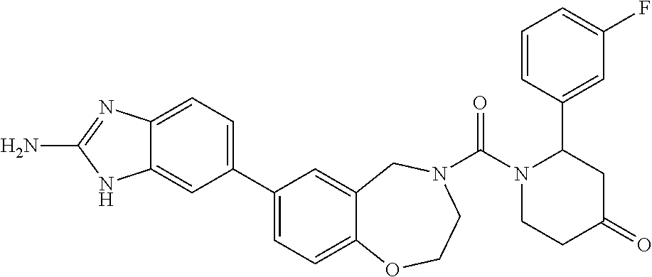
C12=CC=C(C3=CC=C4C(=C3)CN(C(N3CCC(=O)CC3C3=CC(F)=CC=C3)=O)CCO4)C=C1NC(N)=N2
